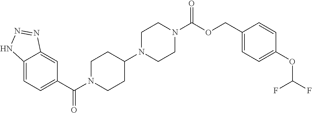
C12=CC=C(C(=O)N3CCC(N4CCN(C(=O)OCC5=CC=C(OC(F)F)C=C5)CC4)CC3)C=C1N=NN2
